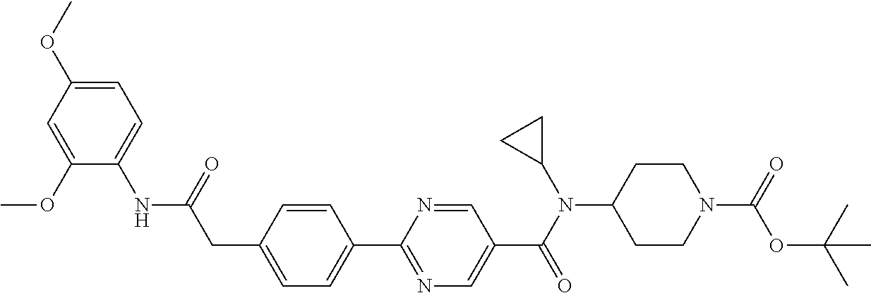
C1(CC(NC2=CC=C(OC)C=C2OC)=O)=CC=C(C2=NC=C(C(N(C3CC3)C3CCN(C(=O)OC(C)(C)C)CC3)=O)C=N2)C=C1
